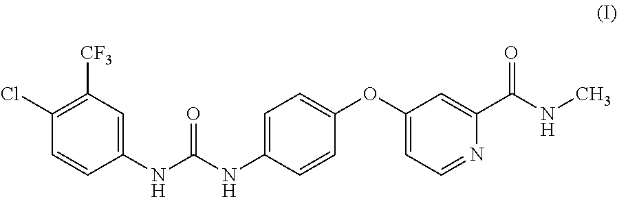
C1(Cl)=C([CF3])C=C(NC(NC2=CC=C(OC3=CC=NC(C(NC)=O)=C3)C=C2)=O)C=C1
